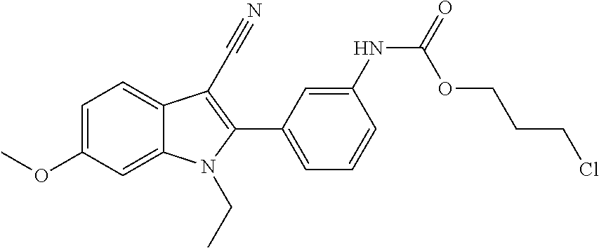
C1=C(OC)C=C2C(=C1)C(C#N)=C(C1=CC=CC(NC(OCCCCl)=O)=C1)N2CC
